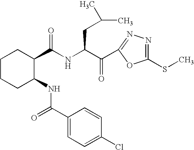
C1CCC(NC(=O)C2=CC=C(Cl)C=C2)C(C(NC(C(=O)C2=NN=C(SC)O2)CC(C)C)=O)C1
